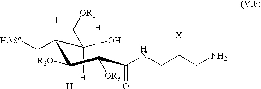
C(C(C(C(C(=O)NCC(CN)[X])([H])[OR3])([H])[R2O])(O[HAS])[H])(O)([H])C[OR1]
